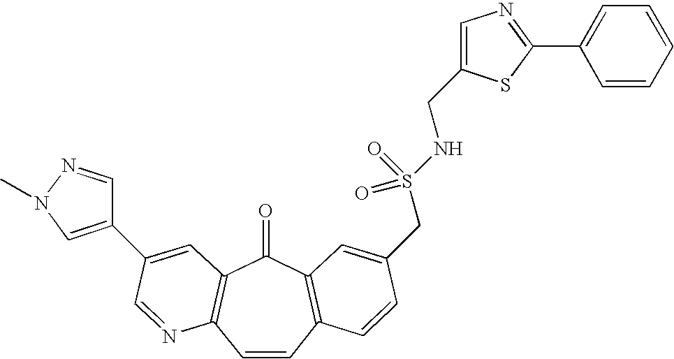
C1=CC2=C(C(=O)C3=C1N=CC(C1=CN(C)N=C1)=C3)C=C(CS(NCC1=CN=C(C3=CC=CC=C3)S1)(=O)=O)C=C2
